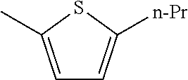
C1=C(C)SC([n-Pr])=C1
